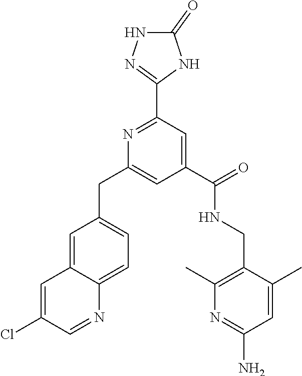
C1=C2C(=CC=C1CC1=CC(C(NCC3=C(C)N=C(N)C=C3C)=O)=CC(C3=NNC(=O)N3)=N1)N=CC(Cl)=C2
